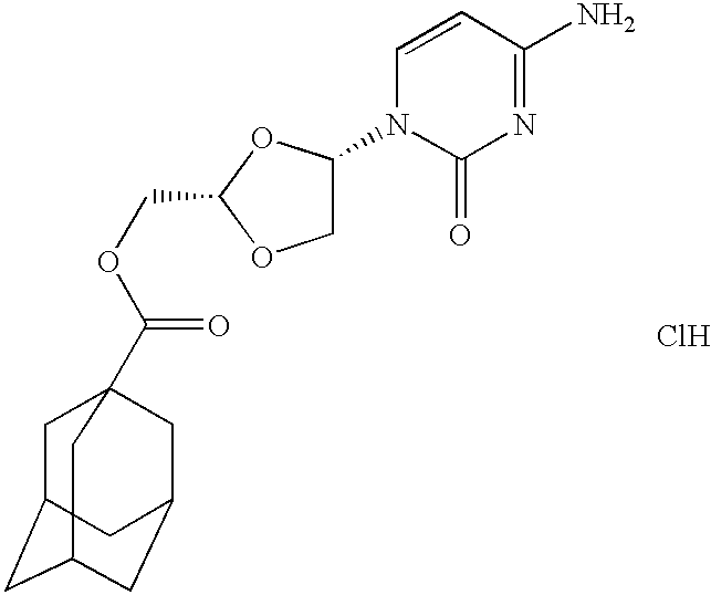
C1=CC(N)=NC(=O)N1C1COC(COC(=O)C23CC4CC(CC(C2)C4)C3)O1.Cl
